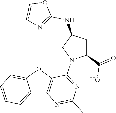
C12=CC=CC=C1OC1=C2N=C(C)N=C1N1C(C(=O)O)CC(NC2=NC=CO2)C1
